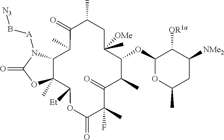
C12C(C)(C([Et])OC(=O)C(C)(F)C(=O)C(C)C(OC3OC(C)CC([NMe2])C3[OR1a])C(C)([OMe])CC(C)C(=O)C1C)OC(=O)N2[A]B[N3]
